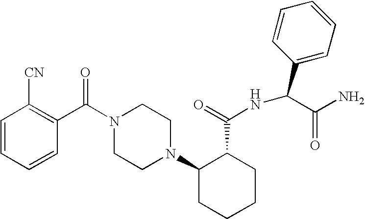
C1=CC(C(N2CCN(C3CCCCC3C(=O)NC(C3=CC=CC=C3)C(N)=O)CC2)=O)=C([CN])C=C1
